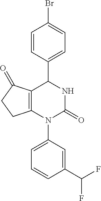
C1=CC(C2NC(=O)N(C3=CC=CC(C(F)F)=C3)C3=C2C(=O)CC3)=CC=C1Br
